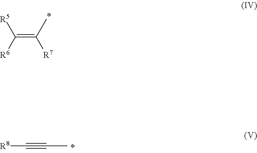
CC(=C([R5])[R6])[R7].[R8]C#CC
